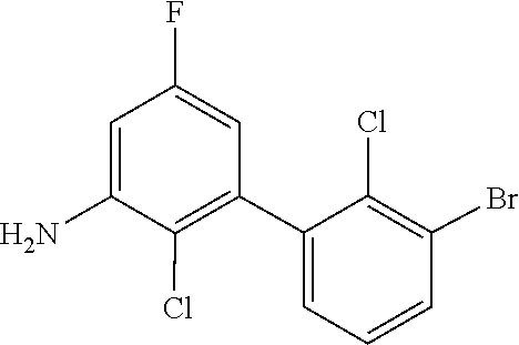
C1(F)=CC(C2=CC=CC(Br)=C2Cl)=C(Cl)C(N)=C1
